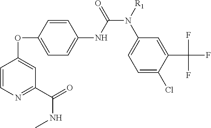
C1=CN=C(C(=O)NC)C=C1OC1=CC=C(NC(N([R1])C2=CC=C(Cl)C(C(F)(F)F)=C2)=O)C=C1
